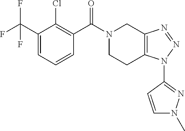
N1(C(C2=C(Cl)C(C(F)(F)F)=CC=C2)=O)CCC2=C(C1)N=NN2C1=NN(C)C=C1
